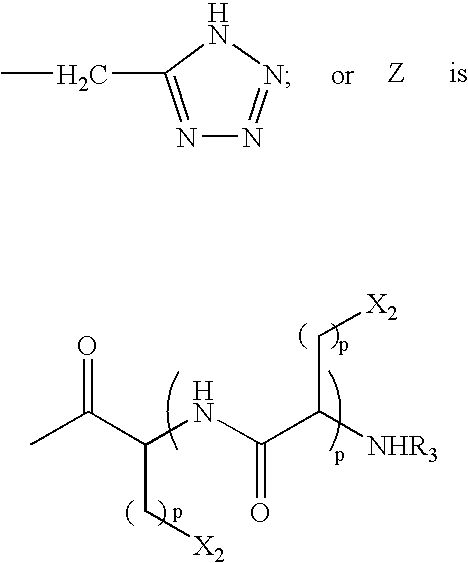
N1=C(CC)NN=N1.CC(C(NC(C([NHR3])C[X2])=O)C[X2])=O
